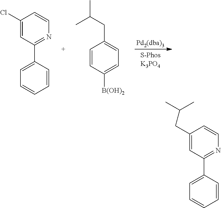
C1(Cl)=CC(C2=CC=CC=C2)=NC=C1.C1=CC([B(OH)2])=CC=C1CC(C)C.C1(CC(C)C)=CC(C2=CC=CC=C2)=NC=C1
